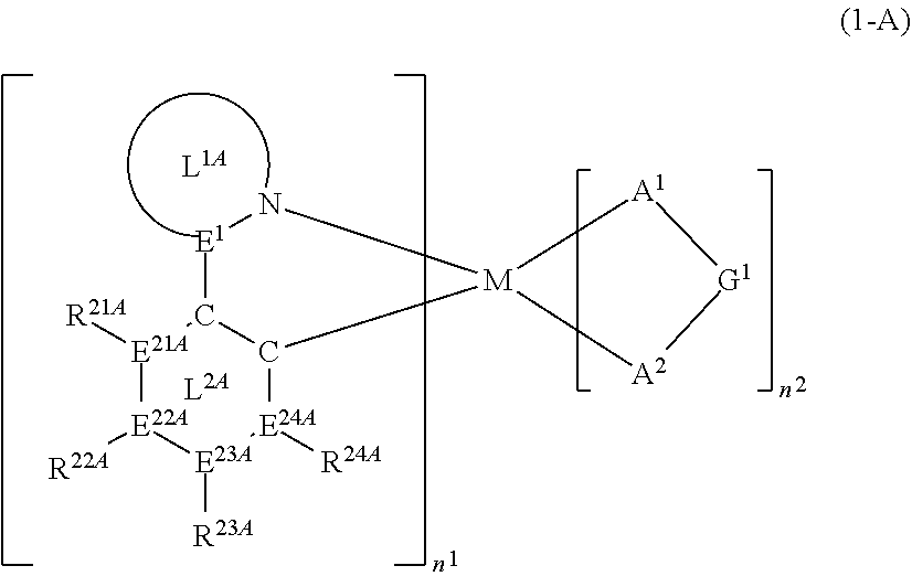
[E1]1N[M]2([A2][G1][A1]2)C2[E24A]([R24A])[E23A]([R23A])[E22A]([R22A])[E21A]([R21A])C12
